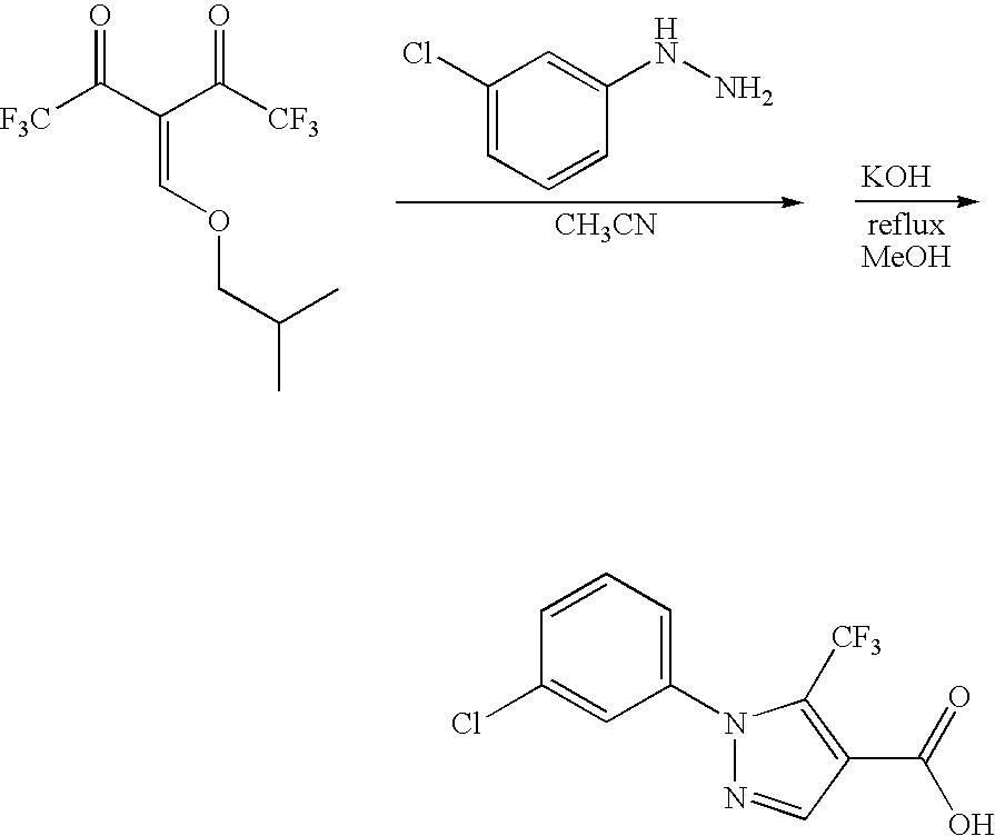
[F3C]C(C(C([CF3])=O)=COCC(C)C)=O.C1(Cl)=CC=CC(NN)=C1.[CH3CN].[KOH].N1(C2=CC=CC(Cl)=C2)N=CC(C(=O)O)=C1[CF3]
